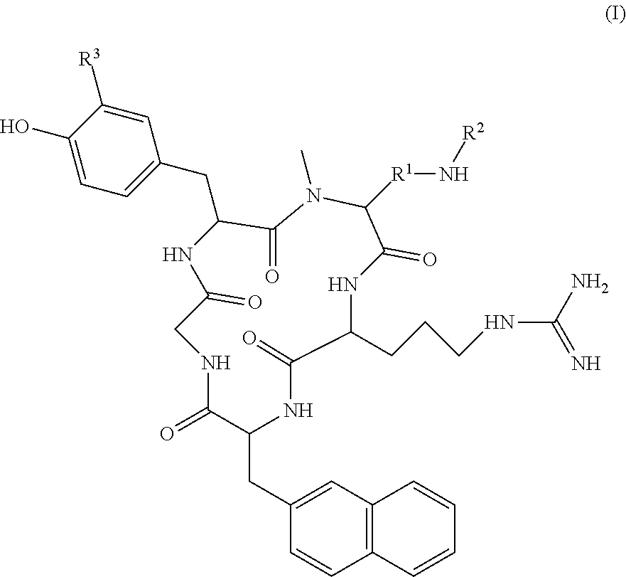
C1=CC2=C(C=C1CC1C(=O)NCC(=O)NC(CC3=CC=C(O)C([R3])=C3)C(=O)N(C)C([R1]N[R2])C(=O)NC(CCCNC(N)=N)C(=O)N1)C=CC=C2
